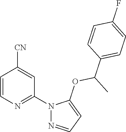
C1=CN=C(N2N=CC=C2OC(C2=CC=C(F)C=C2)C)C=C1[CN]
